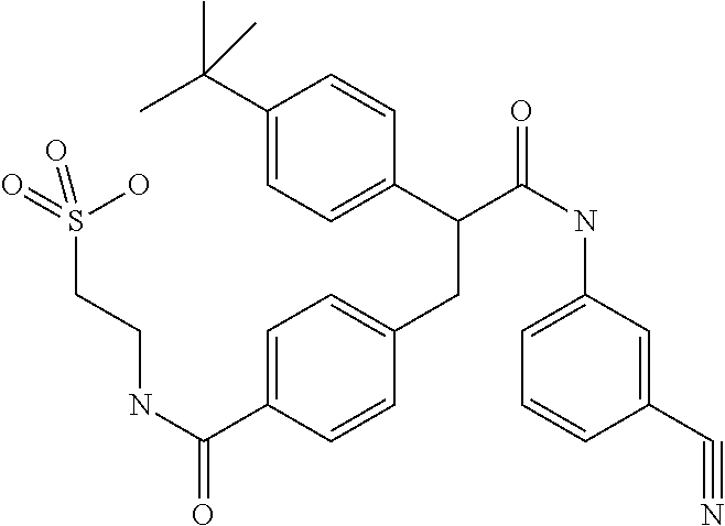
C1=C(C(NCCS(=O)(O)=O)=O)C=CC(CC(C2=CC=C(C(C)(C)C)C=C2)C(NC2=CC=CC(C#N)=C2)=O)=C1
